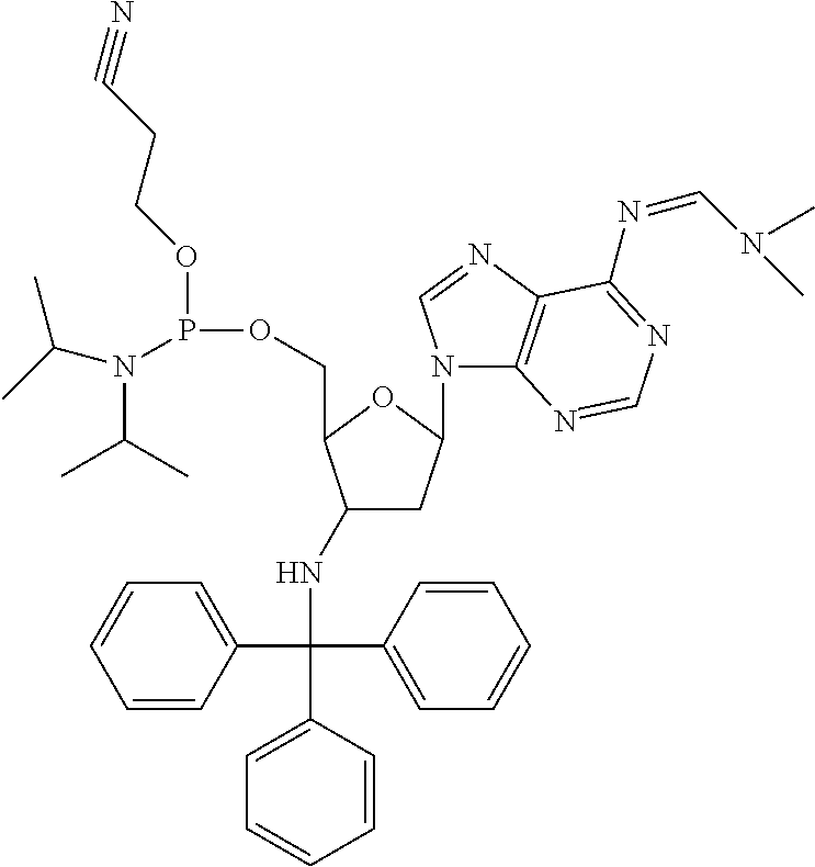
C1=CC(C(C2=CC=CC=C2)(C2=CC=CC=C2)NC2CC(N3C4=C(N=C3)C(N=CN(C)C)=NC=N4)OC2COP(OCCC#N)N(C(C)C)C(C)C)=CC=C1
